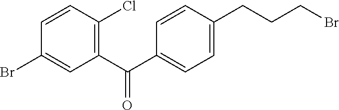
C1=CC(Cl)=C(C(=O)C2=CC=C(CCCBr)C=C2)C=C1Br
